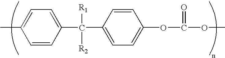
C1=CC(C(C2=CC=C(OC(OC)=O)C=C2)([R1])[R2])=CC=C1C
